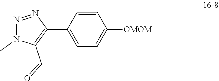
C1=C(C2=C(C=O)N(C)N=N2)C=CC([OMOM])=C1
